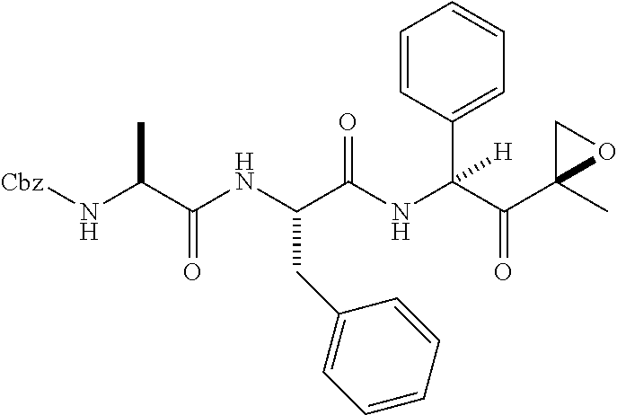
[Cbz]NC(C(NC(C(NC(C(C1(C)OC1)=O)(C1=CC=CC=C1)[H])=O)CC1=CC=CC=C1)=O)C
